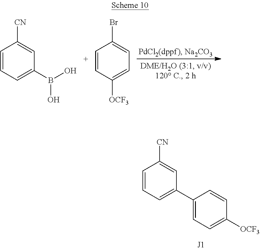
C1=CC=C(C2=CC=C([OCF3])C=C2)C=C1[CN].C1=CC=C(B(O)O)C=C1[CN].C1=CC([OCF3])=CC=C1Br
